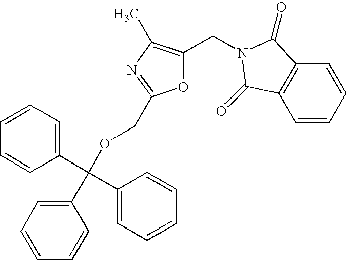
O1C(CN2C(=O)C3=C(C=CC=C3)C2=O)=C(C)N=C1COC(C1=CC=CC=C1)(C1=CC=CC=C1)C1=CC=CC=C1
